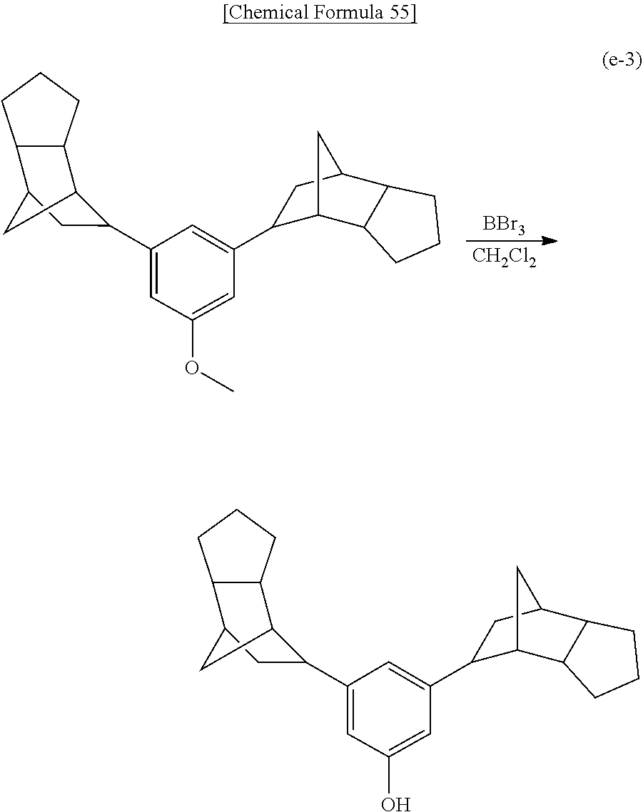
[CH2Cl2].O(C1=CC(C2C3C4C(C(C2)C3)CCC4)=CC(C2C3C4C(C(C2)C3)CCC4)=C1)C.[BBr3].OC1=CC(C2C3C4C(C(C2)C3)CCC4)=CC(C2C3C4C(C(C2)C3)CCC4)=C1
